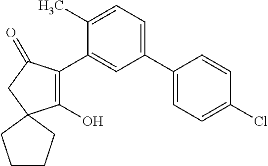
C1(O)=C(C2=CC(C3=CC=C(Cl)C=C3)=CC=C2C)C(=O)CC12CCCC2
